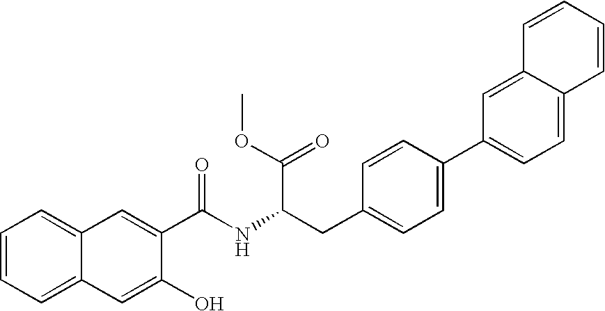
C1=CC=C2C(=C1)C=C(C(NC(CC1=CC=C(C3=CC=C4C(=C3)C=CC=C4)C=C1)C(=O)OC)=O)C(O)=C2
